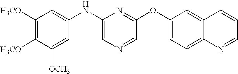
C1([H3CO])=C([H3CO])C([OCH3])=CC(NC2=CN=CC(OC3=CC=C4C(=C3)C=CC=N4)=N2)=C1
